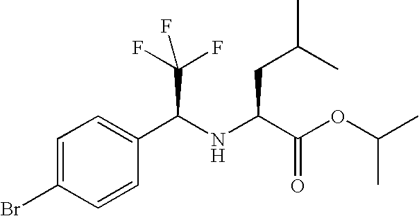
C1=C(Br)C=CC(C(NC(C(OC(C)C)=O)CC(C)C)C(F)(F)F)=C1
